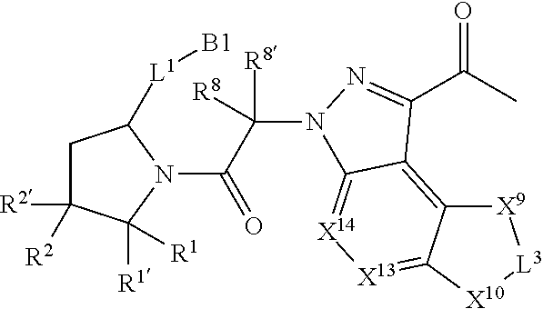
C1C([R2])([R2])C([R1])([R1])N(C(C([R8])([R8])N2C3=[X14][X13]=C4C(=C3C(C(C)=O)=N2)[X9][L3][X10]4)=O)C1[L1][B1]
